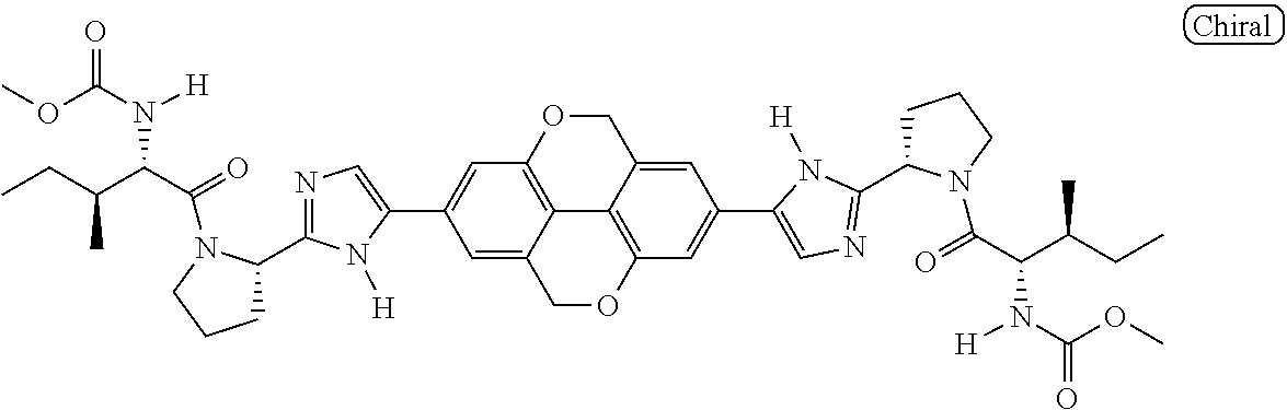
C1(C2=CC3=C4C(=C2)COC2=C4C(=CC(C4=CN=C(C5CCCN5C(C(C(CC)C)N([H])C(OC)=O)=O)N4[H])=C2)CO3)=CN=C(C2CCCN2C(C(C(CC)C)N(C(OC)=O)[H])=O)N1[H]
